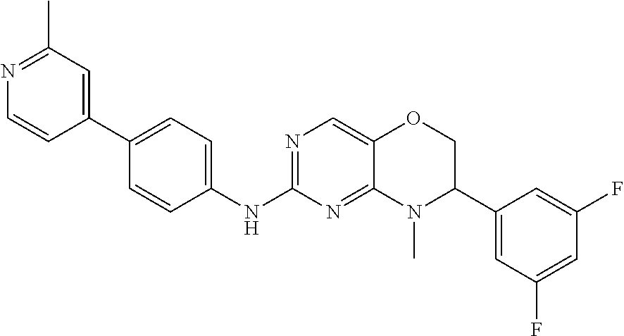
C1(C2=CC=C(NC3=NC=C4C(=N3)N(C)C(C3=CC(F)=CC(F)=C3)CO4)C=C2)=CC(C)=NC=C1
